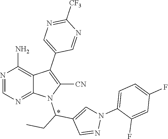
N1=CN=C2C(=C1N)C(C1=CN=C([CF3])N=C1)=C([CN])N2C(CC)C1=CN(C2=CC=C(F)C=C2F)N=C1
